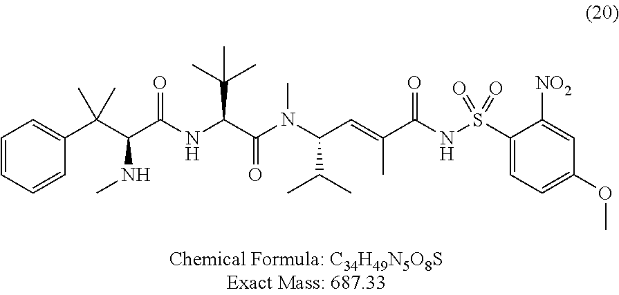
C1=CC=CC(C(C(C(NC(C(N(C(C=C(C(NS(C2=CC=C(OC)C=C2[NO2])(=O)=O)=O)C)C(C)C)C)=O)C(C)(C)C)=O)NC)(C)C)=C1
